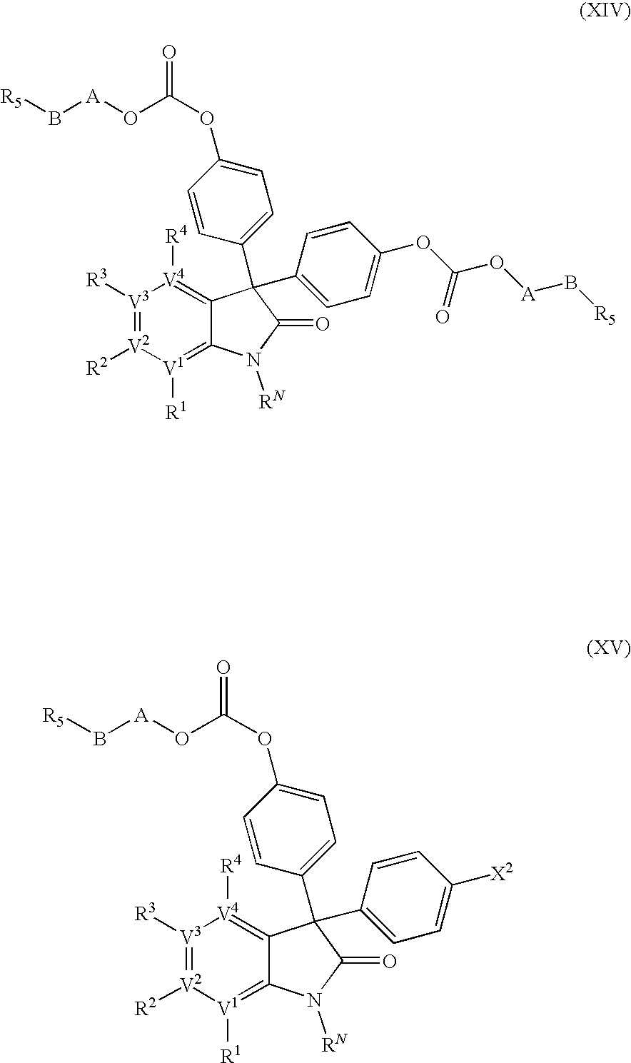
[V3]1([R3])=[V2]([R2])[V1]([R1])=C2C(=[V4]1[R4])C(C1=CC=C(OC(O[A]B[R5])=O)C=C1)(C1=CC=C(OC(=O)O[A]B[R5])C=C1)C(=O)N2[RN].[V3]1([R3])=[V2]([R2])[V1]([R1])=C2C(=[V4]1[R4])C(C1=CC=C([X2])C=C1)(C1=CC=C(OC(=O)O[A]B[R5])C=C1)C(=O)N2[RN]
